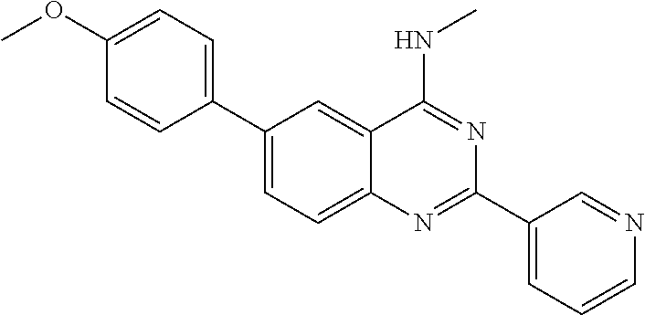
C1(C2=CC=C(OC)C=C2)=CC=C2C(=C1)C(NC)=NC(C1=CC=CN=C1)=N2
